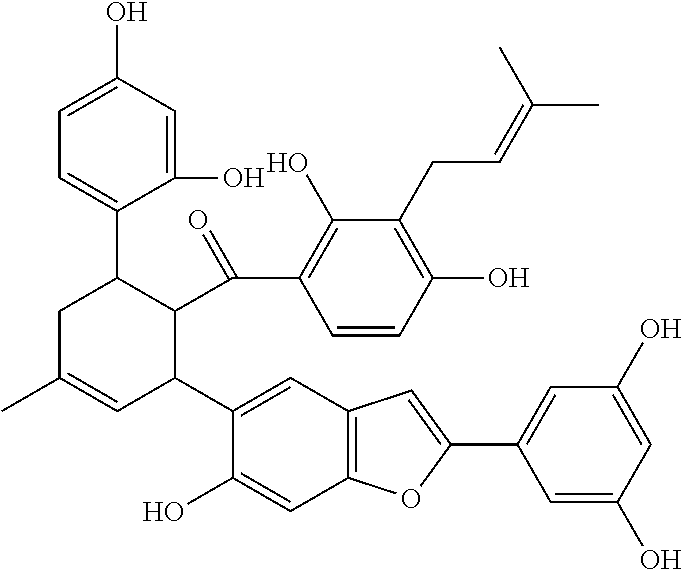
C1=C(O)C=C(O)C=C1C1=CC2=C(O1)C=C(O)C(C1C(C(C3=C(O)C(CC=C(C)C)=C(O)C=C3)=O)C(C3=CC=C(O)C=C3O)CC(C)=C1)=C2
